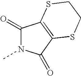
C1(=O)N(C)C(=O)C2=C1SCCS2
